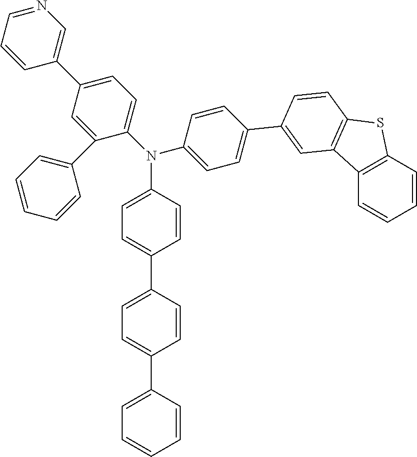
C1=CC(C2=CC=C(C3=CC=C(N(C4=CC=C(C5=CC6=C(C=C5)SC5=C6C=CC=C5)C=C4)C4=CC=C(C5=CN=CC=C5)C=C4C4=CC=CC=C4)C=C3)C=C2)=CC=C1
